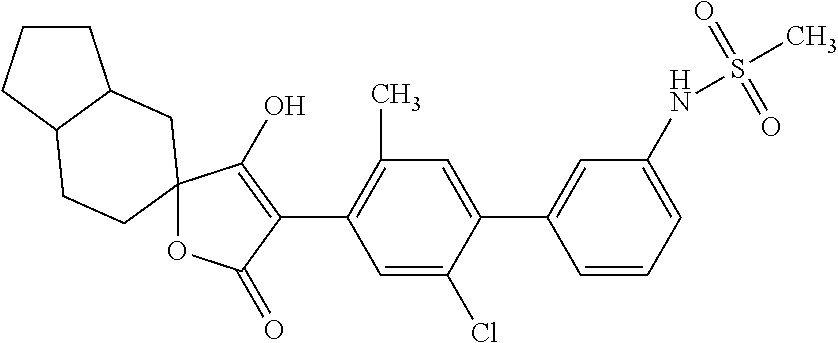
C1=C(Cl)C(C2=CC(NS(C)(=O)=O)=CC=C2)=CC(C)=C1C1=C(O)C2(OC1=O)CCC1CCCC1C2
